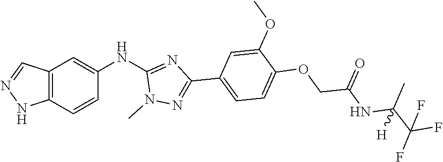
C12=C(C=CC(NC3=NC(C4=CC=C(OCC(NC(C(F)(F)F)(C)[H])=O)C(OC)=C4)=NN3C)=C1)NN=C2
